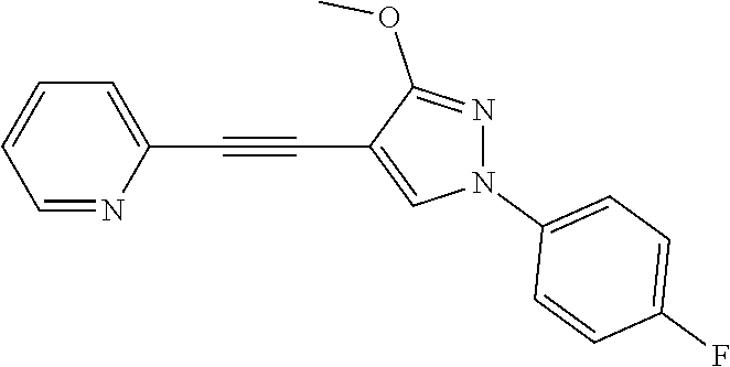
C1=NC(C#CC2=CN(C3=CC=C(F)C=C3)N=C2OC)=CC=C1
